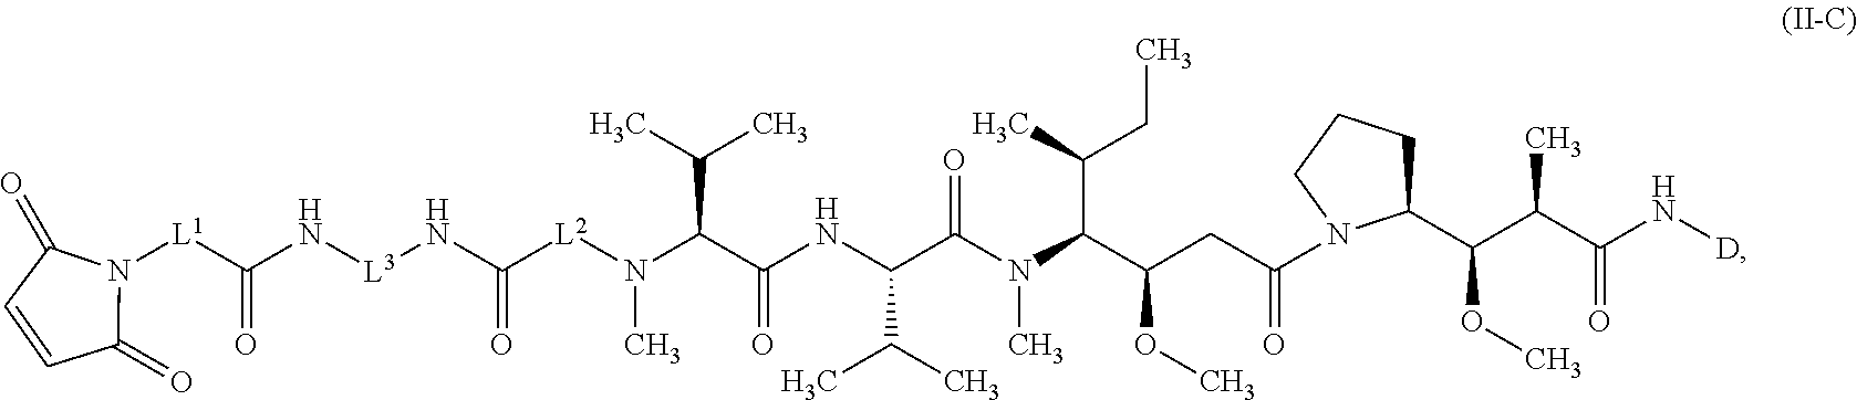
CC(C)C(C(=O)NC(C(C)C)C(N(C(C(CC)C)C(OC)CC(=O)N1C(C(C(C)C(=O)N[D])OC)CCC1)C)=O)N(C)[L2]C(=O)N[L3]NC([L1]N1C(=O)C=CC1=O)=O
